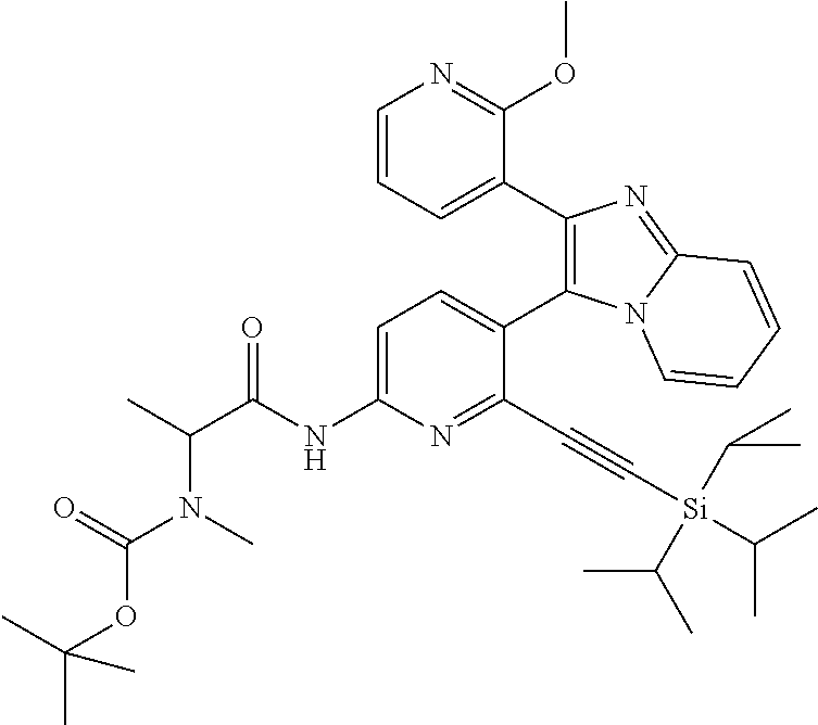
C1=C(NC(C(C)N(C(OC(C)(C)C)=O)C)=O)N=C(C#C[Si](C(C)C)(C(C)C)C(C)C)C(C2=C(C3=CC=CN=C3OC)N=C3N2C=CC=C3)=C1
